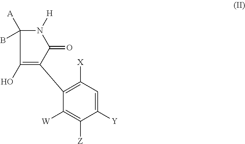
C1(O)=C(C2=C([X])C=C([Y])C([Z])=C2[W])C(=O)N([H])C1([A])B
